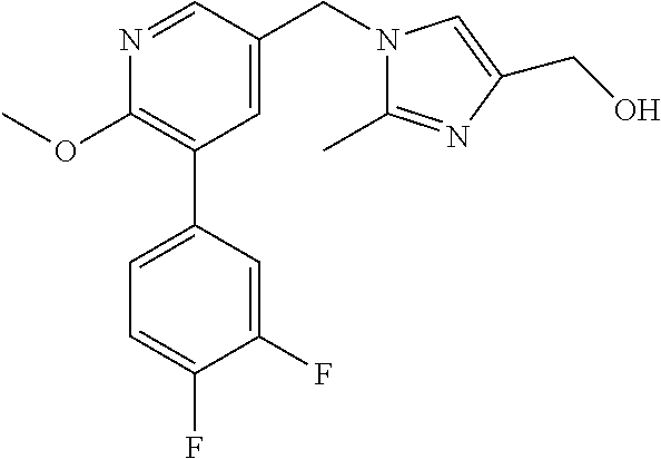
C1(OC)=C(C2=CC=C(F)C(F)=C2)C=C(CN2C(C)=NC(CO)=C2)C=N1
